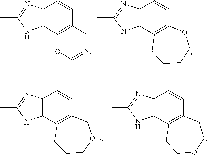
C12C(C3=C(C=C1)CN=CO3)NC(C)=N2.C12C(C3=C(C=C1)OCCCC3)NC(C)=N2.C12C(C3=C(C=C1)CCOCC3)NC(C)=N2.C12C(C3=C(C=C1)COCCC3)NC(C)=N2
